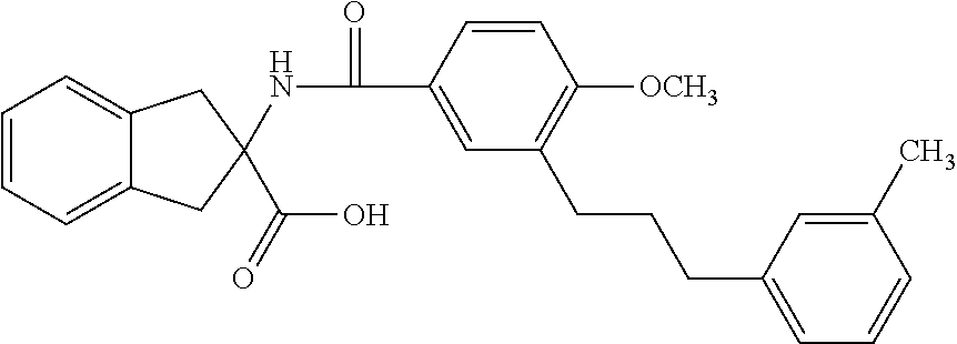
C1=CC=C2C(=C1)CC(C(O)=O)(NC(C1=CC(CCCC3=CC=CC(C)=C3)=C([OCH3])C=C1)=O)C2
